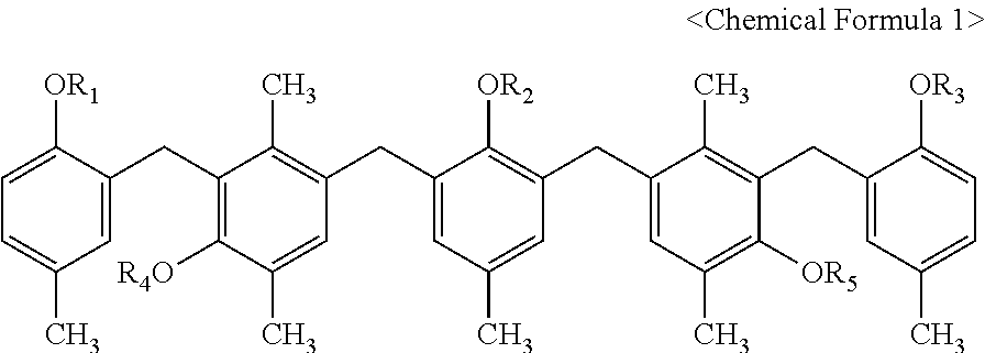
C1=C([OR1])C(CC2=C([R4O])C(C)=CC(CC3=CC(C)=CC(CC4=CC(C)=C([OR5])C(CC5=CC(C)=CC=C5[OR3])=C4C)=C3[OR2])=C2C)=CC(C)=C1
